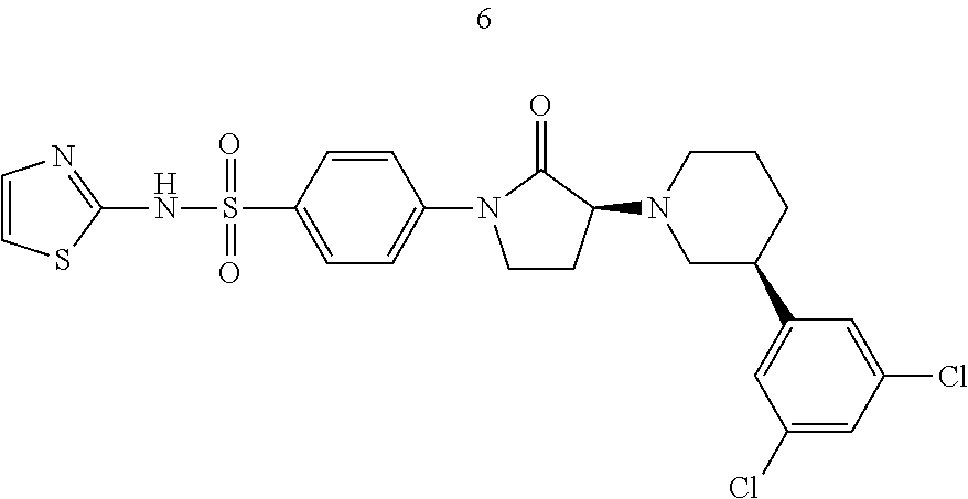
C1=CSC(NS(=O)(=O)C2=CC=C(N3CCC(N4CC(C5=CC(Cl)=CC(Cl)=C5)CCC4)C3=O)C=C2)=N1
